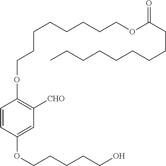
C1=CC(OCCCCCO)=CC([CHO])=C1OCCCCCCCCOC(CCCCCCCCC)=O
